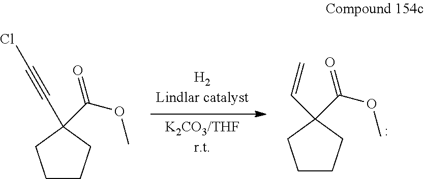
C1CCC(C(=O)OC)(C#CCl)C1.C1CCC(C(=O)OC)(C=C)C1
